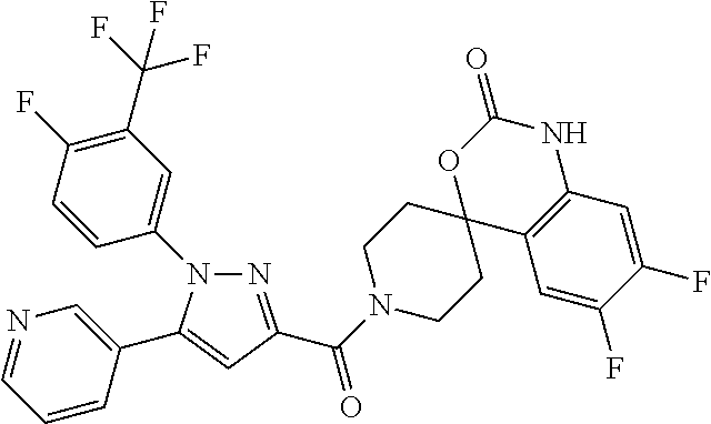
N1=C(C(=O)N2CCC3(CC2)C2=C(NC(=O)O3)C=C(F)C(F)=C2)C=C(C2=CN=CC=C2)N1C1=CC(C(F)(F)F)=C(F)C=C1
